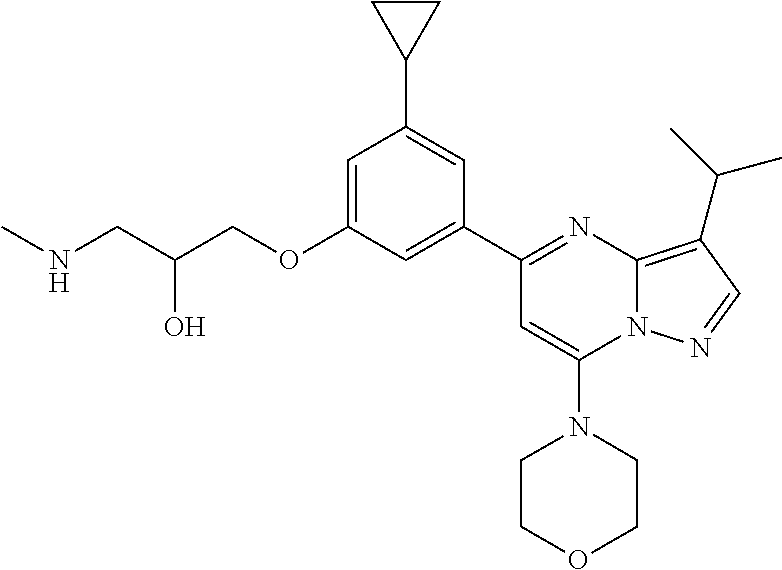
C1=C(OCC(CNC)O)C=C(C2=NC3=C(C(C)C)C=NN3C(N3CCOCC3)=C2)C=C1C1CC1
